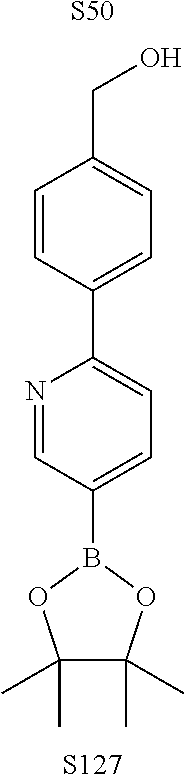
C1(C2=CC=C(B3OC(C)(C)C(C)(C)O3)C=N2)=CC=C(CO)C=C1.[S50].[S127]
